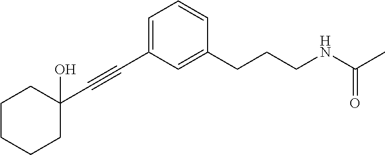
C1=C(C#CC2(O)CCCCC2)C=C(CCCNC(C)=O)C=C1
